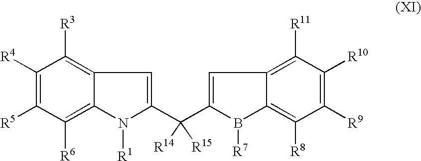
C1([R6])=C2C(=C([R3])C([R4])=C1[R5])C=C(C(C1=CC3=C([R11])C([R10])=C([R9])C([R8])=C3B1[R7])([R14])[R15])N2[R1]
